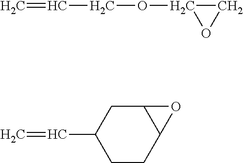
C=CCOC1CO1.C=CC1CCC2C(C1)O2
